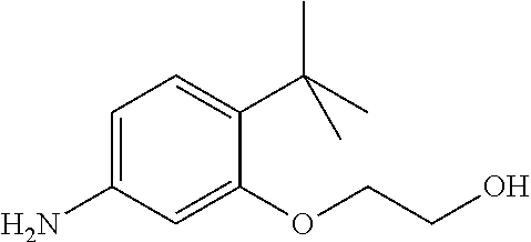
C1=C(N)C=C(OCCO)C(C(C)(C)C)=C1
